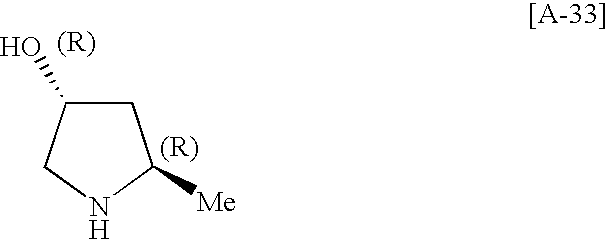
C1C(O)CNC1[Me]
